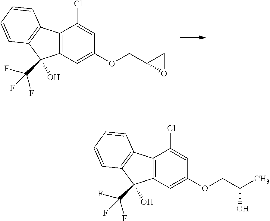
C12=C(C=C(OCC3OC3)C=C1Cl)C(O)(C(F)(F)F)C1=C2C=CC=C1.C12=C(C=C(OCC(C)O)C=C1Cl)C(O)(C(F)(F)F)C1=C2C=CC=C1
